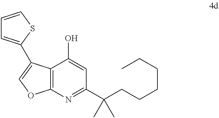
C12=C(N=C(C(CCCCCC)(C)C)C=C1O)OC=C2C1=CC=CS1
